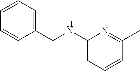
C1=CC=C(CNC2=CC=CC(C)=N2)C=C1
